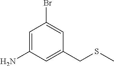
C1=C(N)C=C(CSC)C=C1Br
